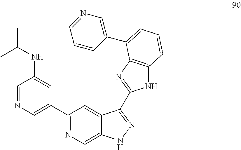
C1=NC=C(C2=NC=C3C(=C2)C(C2=NC4=C(N2)C=CC=C4C2=CN=CC=C2)=NN3)C=C1NC(C)C
